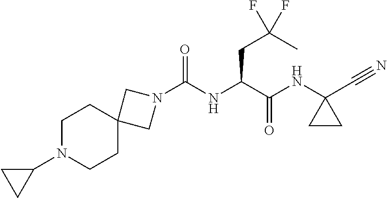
N1(C(NC(C(NC2(C#N)CC2)=O)CC(C)(F)F)=O)CC2(C1)CCN(C1CC1)CC2
